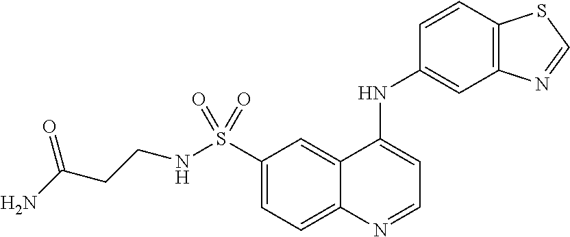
N(S(C1=CC=C2C(=C1)C(NC1=CC3=C(C=C1)SC=N3)=CC=N2)(=O)=O)CCC(N)=O
